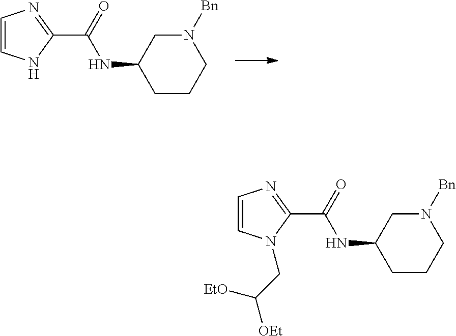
C1=CNC(C(=O)NC2CCCN([Bn])C2)=N1.C1=CN(CC([OEt])[EtO])C(C(=O)NC2CCCN([Bn])C2)=N1
